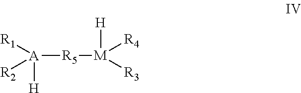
[A]([R5][M]([R3])([R4])[H])([R2])([R1])[H]
